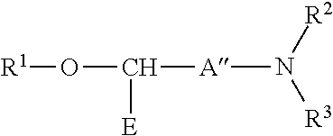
[A](N([R2])[R3])C(O[R1])[E]
